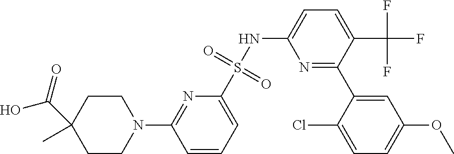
C1CN(C2=NC(S(NC3=CC=C(C(F)(F)F)C(C4=CC(OC)=CC=C4Cl)=N3)(=O)=O)=CC=C2)CCC1(C(O)=O)C
